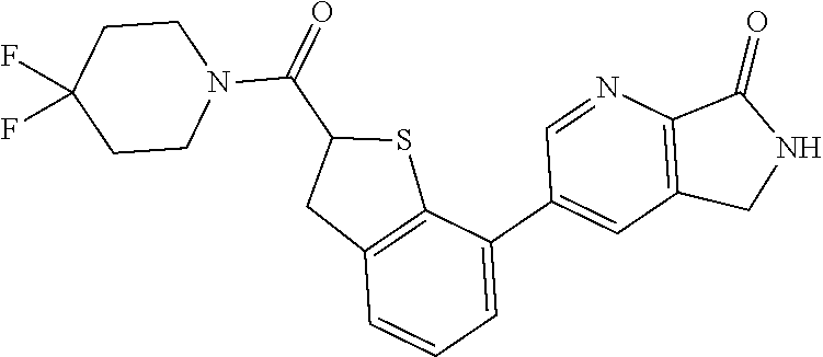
C12=C(CNC1=O)C=C(C1=CC=CC3=C1SC(C(=O)N1CCC(F)(F)CC1)C3)C=N2
